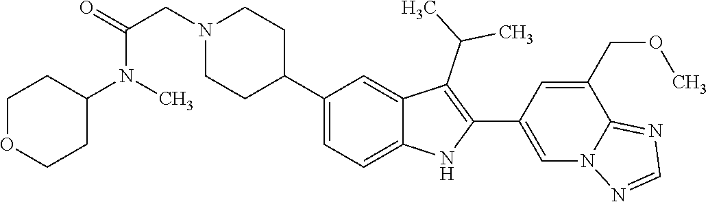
C1(C2CCN(CC(=O)N(C3CCOCC3)C)CC2)=CC=C2C(=C1)C(C(C)C)=C(C1=CN3C(=NC=N3)C(COC)=C1)N2
